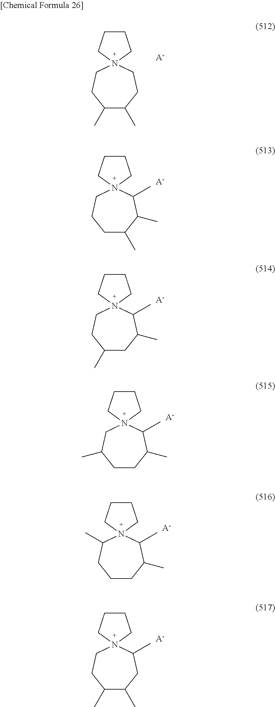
C1CCN2(C1)CCC(C)C(C)CC2.[A-].C1CCN2(C1)CCCC(C)C(C)C2C.[A-].C1CCN2(C1)CCC(C)CC(C)C2C.[A-].C1CCN2(C1)CC(C)CCC(C)C2C.[A-].C1CCN2(C1)C(C)CCCC(C)C2C.[A-].C1CCN2(C1)CCC(C)C(C)CC2C.[A-]
